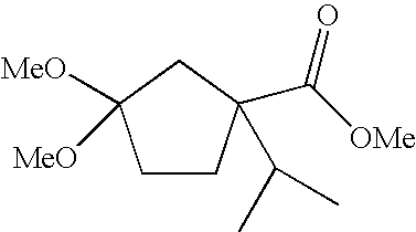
C1CC(C([OMe])=O)(C(C)C)CC1([MeO])[MeO]
